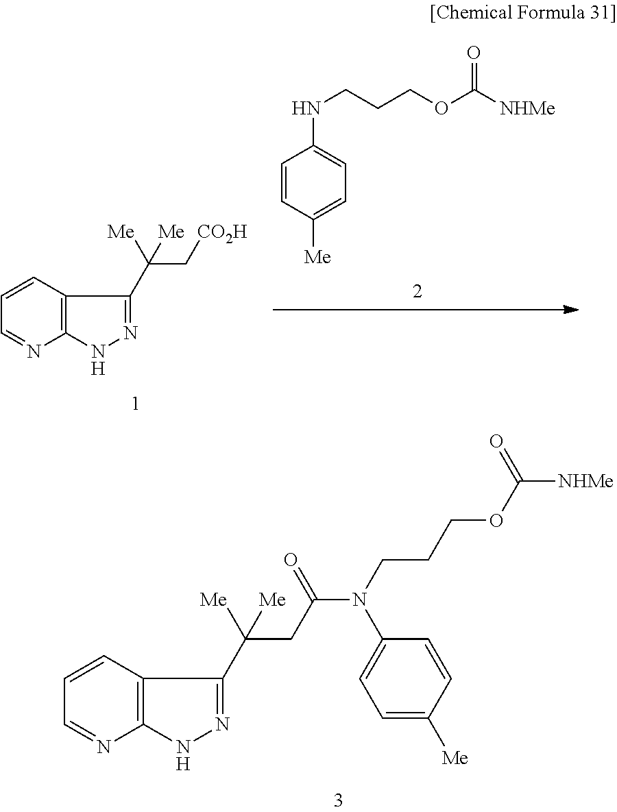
C1=CC([Me])=CC=C1NCCCOC([NHMe])=O.C1=CC2=C(N=C1)NN=C2C(C[CO2H])([Me])[Me].C1=CC2=C(N=C1)NN=C2C([Me])([Me])CC(N(CCCOC([NHMe])=O)C1=CC=C([Me])C=C1)=O
